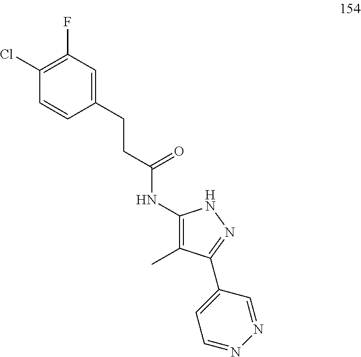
C1(CCC(NC2=C(C)C(C3=CC=NN=C3)=NN2)=O)=CC(F)=C(Cl)C=C1
